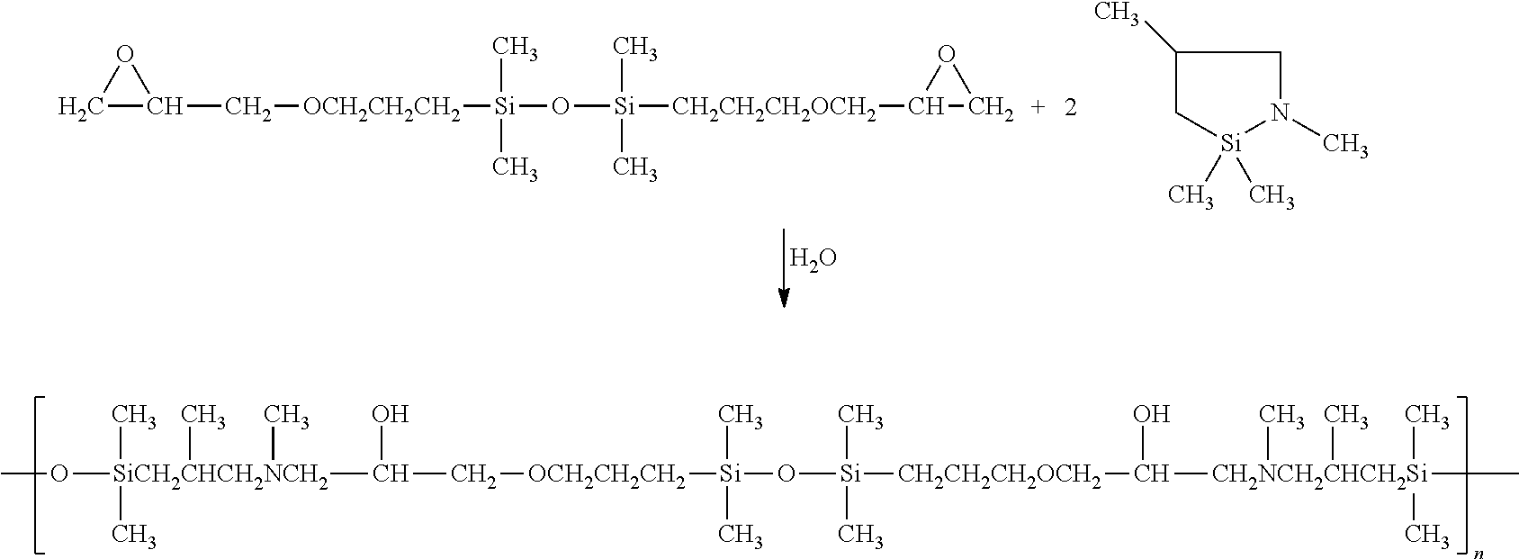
C1[Si](C)(C)N(C)CC1C.C1C(C[OCH2CH2CH2][Si](O[Si]([CH2CH2CH2OCH2]C2CO2)(C)C)(C)C)O1.O.C([OCH2CH2CH2][Si](O[Si]([CH2CH2CH2OCH2]C([CH2NCH2CHCH2Si](C)(C)(C)(C)C)O)(C)C)(C)C)C([SiCH2CHCH2NCH2](C)(C)(C)(OC)C)O
